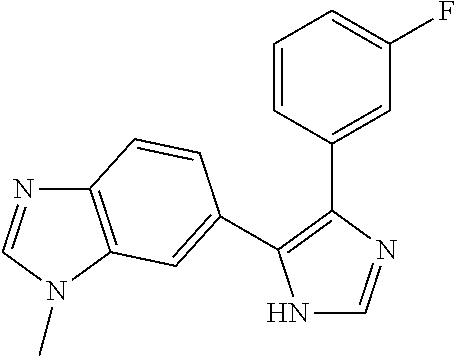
N1C=NC(C2=CC(F)=CC=C2)=C1C1=CC2=C(N=CN2C)C=C1
